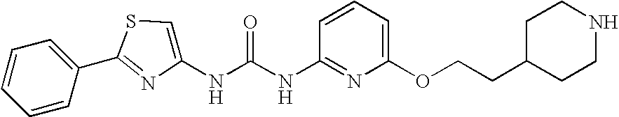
C1=CC(C2=NC(NC(NC3=NC(OCCC4CCNCC4)=CC=C3)=O)=CS2)=CC=C1
